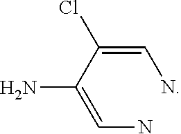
C(=C(C(=CN)N)Cl)N
